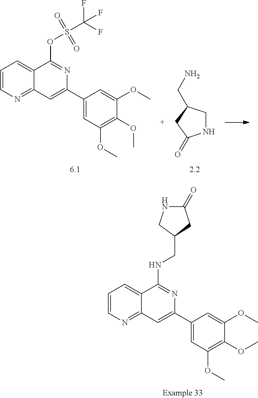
C1=CN=C2C(=C1)C(NCC1CC(=O)NC1)=NC(C1=CC(OC)=C(OC)C(OC)=C1)=C2.C1=CN=C2C(=C1)C(OS(C(F)(F)F)(=O)=O)=NC(C1=CC(OC)=C(OC)C(OC)=C1)=C2.N1CC(CN)CC1=O
